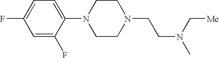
FC1=CC=C(N2CCN(CCN(C)C[Me])CC2)C(F)=C1
